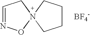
C1=NON2(C1)CCCC2.[BF4-]
